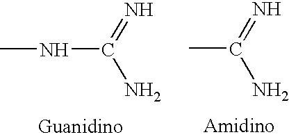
CNC(N)=N.CC(N)=N
